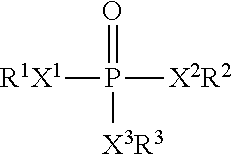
[R1X1]P(=O)([X2R2])[X3R3]
